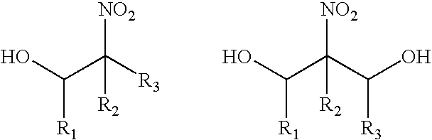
OC(C([R3])([NO2])[R2])[R1].OC(C(C(O)[R3])([NO2])[R2])[R1]
